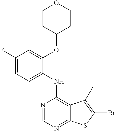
C1=C(OC2CCOCC2)C(NC2=C3C(=NC=N2)SC(Br)=C3C)=CC=C1F
